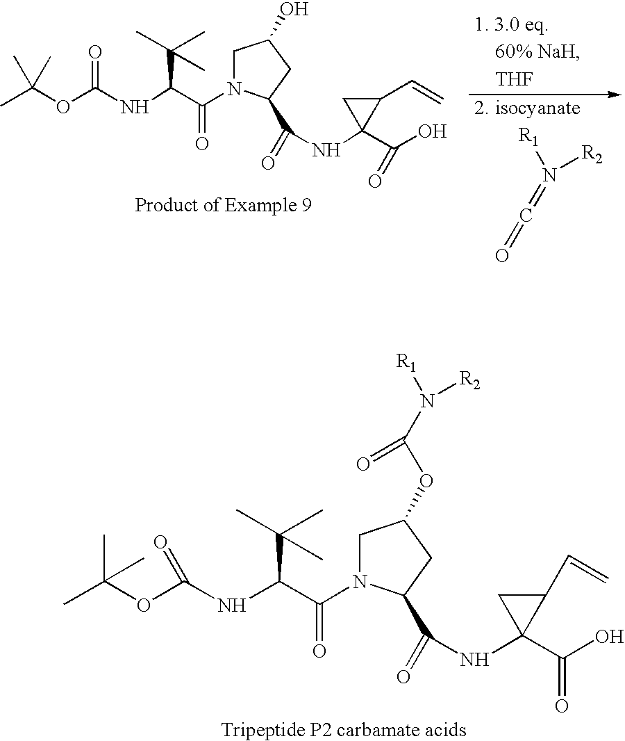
CC(OC(NC(C(=O)N1CC(O)CC1C(=O)NC1(C(O)=O)C(C=C)C1)C(C)(C)C)=O)(C)C.[R1]N(=C=O)[R2].[THF].CC(OC(NC(C(=O)N1CC(OC(N([R1])[R2])=O)CC1C(=O)NC1(C(O)=O)C(C=C)C1)C(C)(C)C)=O)(C)C
